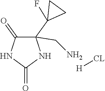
C1(=O)C(C2(F)CC2)(CN)NC(=O)N1.[H][CL]
